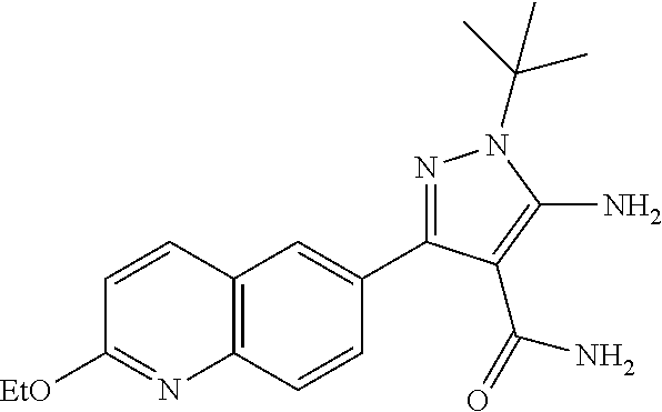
C1=CC2=C(N=C1[EtO])C=CC(C1=NN(C(C)(C)C)C(N)=C1C(N)=O)=C2
